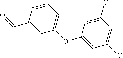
C1(OC2=CC(Cl)=CC(Cl)=C2)=CC=CC(C=O)=C1
